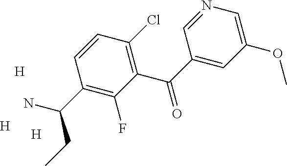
C1(C(C2=CC(OC)=CN=C2)=O)=C(Cl)C=CC(C(N)CC)=C1F.[H].[H].[H]
